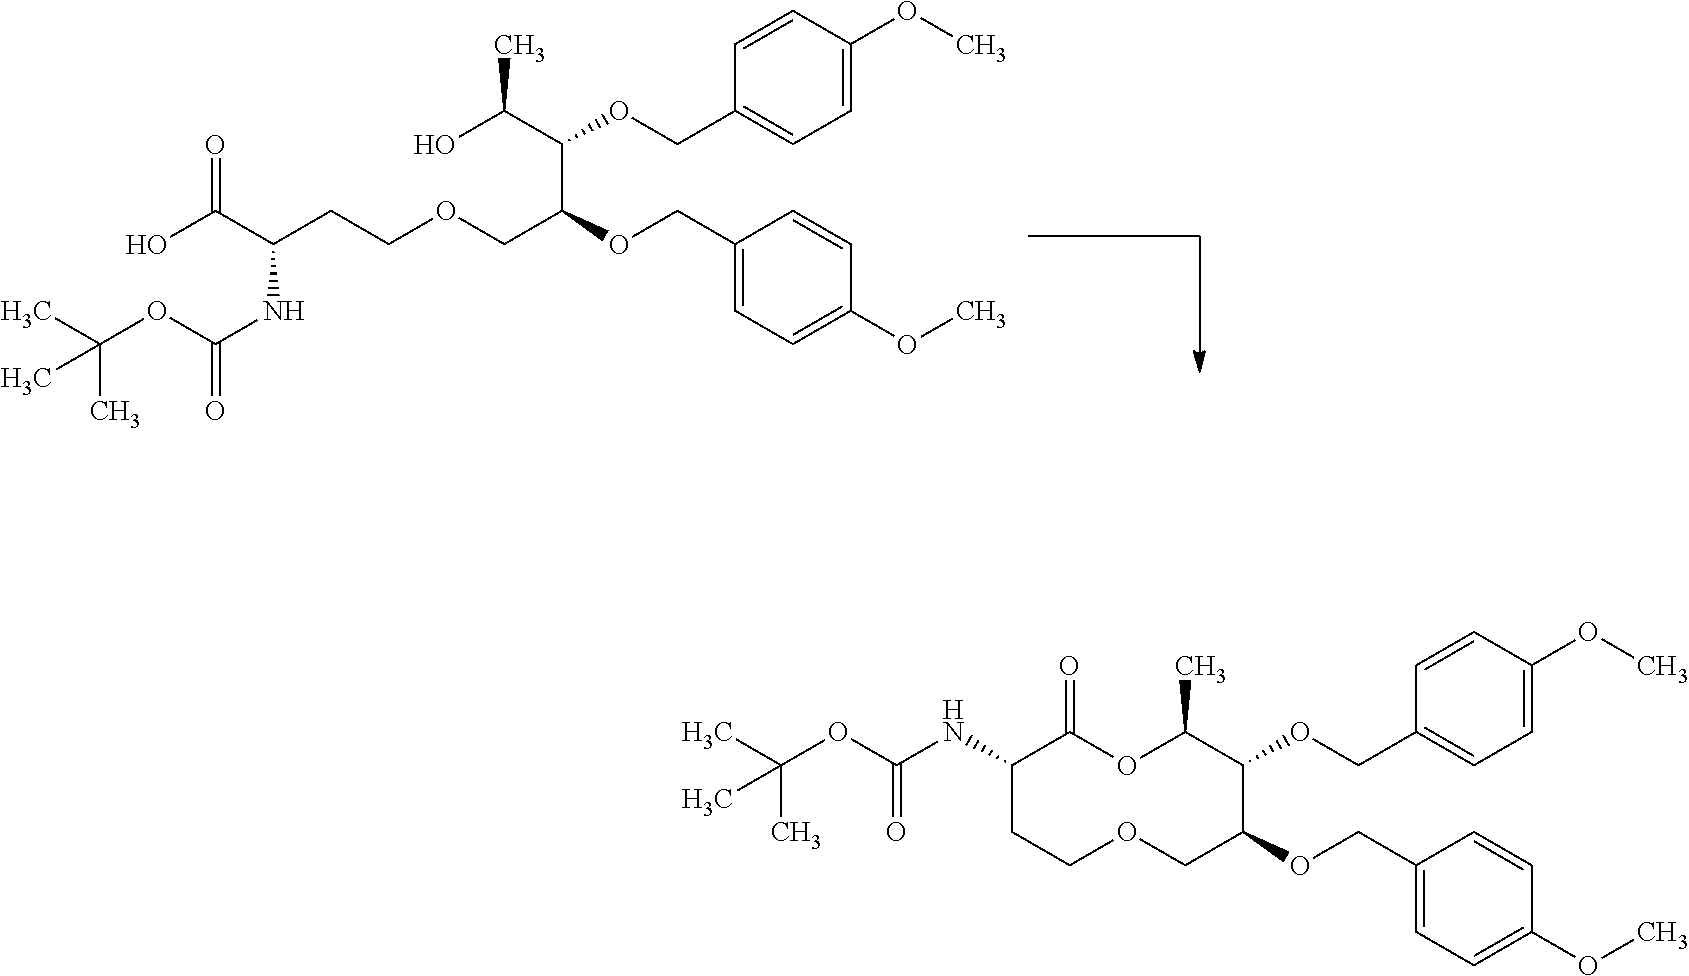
OC(C(NC(OC(C)(C)C)=O)CCOCC(OCC1=CC=C(OC)C=C1)C(C(O)C)OCC1=CC=C(OC)C=C1)=O.C1(NC(OC(C)(C)C)=O)CCOCC(OCC2=CC=C(OC)C=C2)C(OCC2=CC=C(OC)C=C2)C(C)OC1=O
